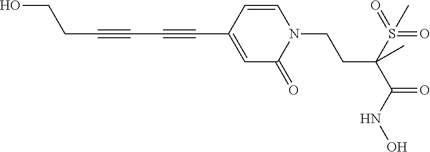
C(C1=CC(=O)N(CCC(C(=O)NO)(S(=O)(=O)C)C)C=C1)#CC#CCCO
